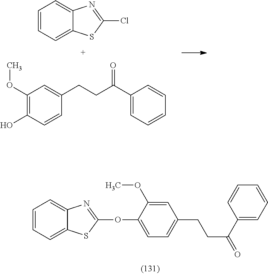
C1=CC=C2C(=C1)N=C(OC1=CC=C(CCC(=O)C3=CC=CC=C3)C=C1OC)S2.C1=CC=C2C(=C1)N=C(Cl)S2.C1(OC)=C(O)C=CC(CCC(C2=CC=CC=C2)=O)=C1
